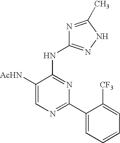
C1([AcHN])=CN=C(C2=CC=CC=C2[CF3])N=C1NC1=NNC(C)=N1
